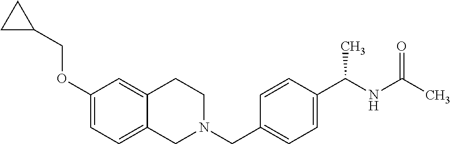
C1(OCC2CC2)=CC=C2C(=C1)CCN(CC1=CC=C(C(NC(C)=O)C)C=C1)C2
